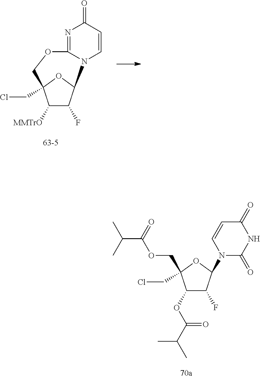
C1([MMTrO])C(F)C2OC1(CCl)COC1=NC(=O)C=CN21.C1(OC(C(C)C)=O)C(F)C(N2C(=O)NC(=O)C=C2)OC1(CCl)COC(C(C)C)=O
